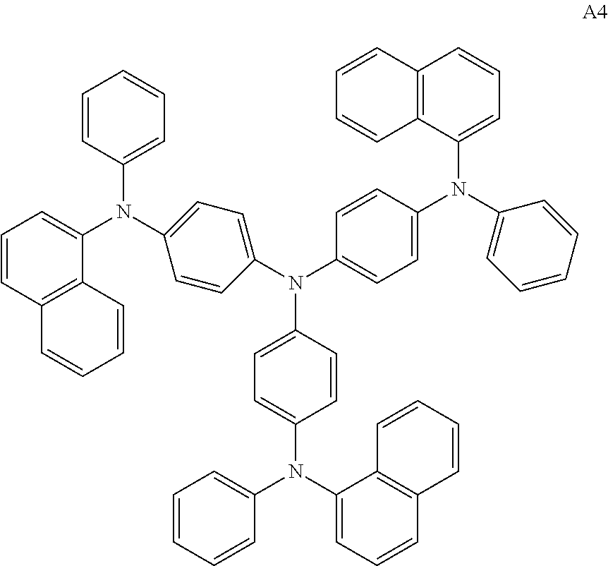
C1=CC(N(C2=CC=C(N(C3=CC=CC4=C3C=CC=C4)C3=CC=CC=C3)C=C2)C2=CC=C(N(C3=CC=CC=C3)C3=CC=CC4=C3C=CC=C4)C=C2)=CC=C1N(C1=CC=CC2=C1C=CC=C2)C1=CC=CC=C1
